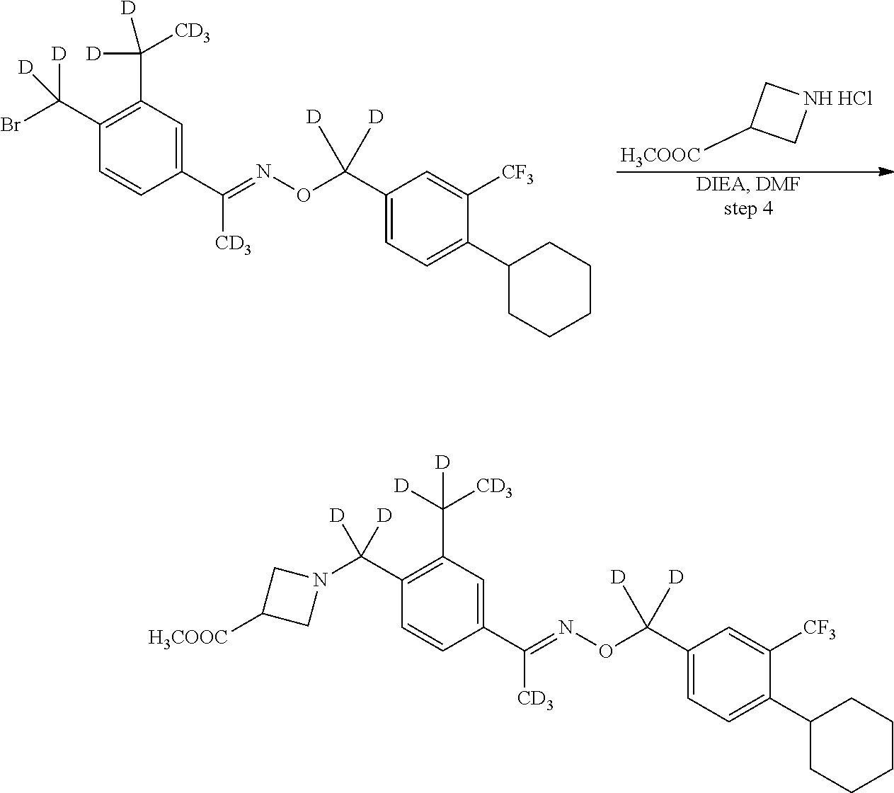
C1(C(ON=C([CD3])C2=CC(C([CD3])([D])[D])=C(C(Br)([D])[D])C=C2)([D])[D])=CC=C(C2CCCCC2)C([CF3])=C1.C1C([H3COOC])C[NH HCl]1.C1(C(ON=C([CD3])C2=CC(C([CD3])([D])[D])=C(C(N3CC([H3COOC])C3)([D])[D])C=C2)([D])[D])=CC=C(C2CCCCC2)C([CF3])=C1
